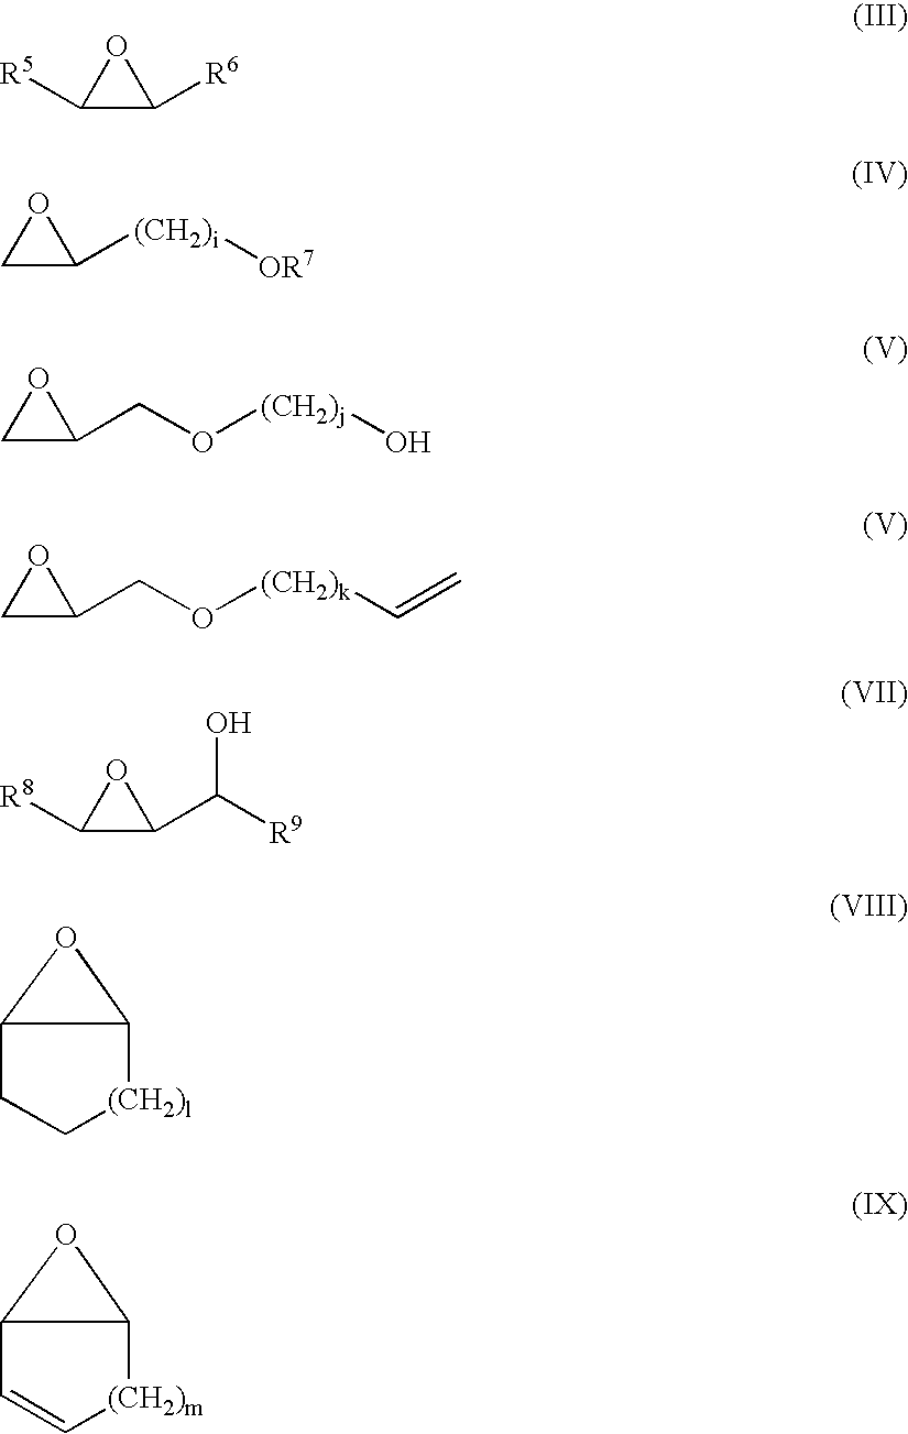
C1([R5])C([R6])O1.C1C([(CH2)i][OR7])O1.C1C(CO[(CH2)j]O)O1.C1C(CO[(CH2)k]C=C)O1.C1([R8])C(C([R9])O)O1.C12CC[(CH2)l]C1O2.C12C=C[(CH2)m]C1O2
